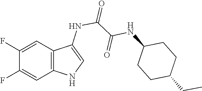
C1(CC)CCC(NC(=O)C(NC2=CNC3=C2C=C(F)C(F)=C3)=O)CC1
